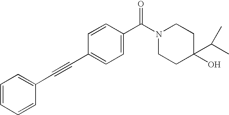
C1=CC=CC(C#CC2=CC=C(C(N3CCC(O)(C(C)C)CC3)=O)C=C2)=C1
